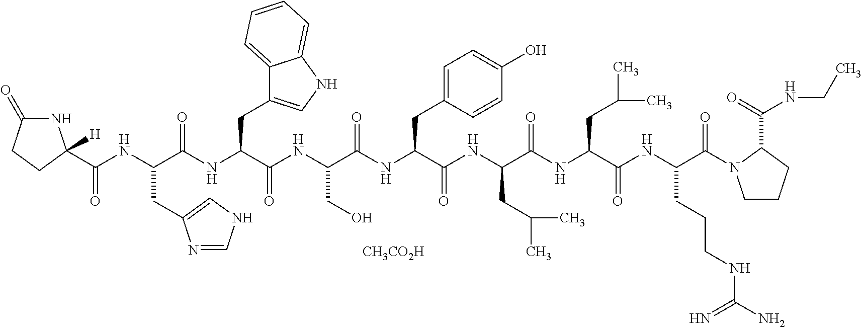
N1C(=O)CCC1(C(NC(C(NC(C(NC(C(NC(C(NC(C(NC(C(NC(C(N1CCCC1C(NCC)=O)=O)CCCNC(N)=N)=O)CC(C)C)=O)CC(C)C)=O)CC1=CC=C(O)C=C1)=O)CO)=O)CC1=CNC2=CC=CC=C12)=O)CC1=CNC=N1)=O)[H].[CH3CO2H]
